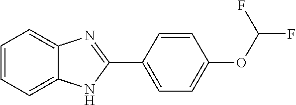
C1=CC=C2C(=C1)N=C(C1=CC=C(OC(F)F)C=C1)N2
